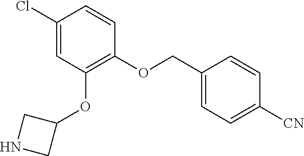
C1(Cl)=CC(OC2CNC2)=C(OCC2=CC=C([CN])C=C2)C=C1
